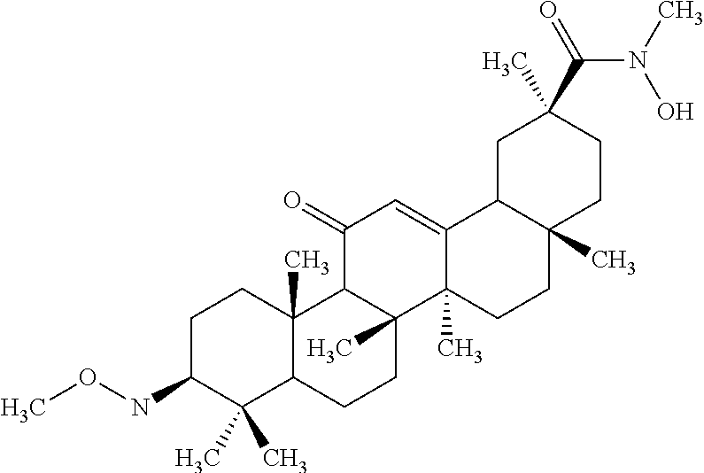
C1C(NOC)C(C)(C)C2C(C)(C1)C1C(C)(CC2)C2(C)C(=CC1=O)C1C(C)(CC2)CCC(C)(C(=O)N(C)O)C1
